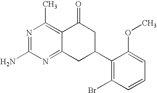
C12=NC(N)=NC(C)=C1C(=O)CC(C1=C(Br)C=CC=C1OC)C2
